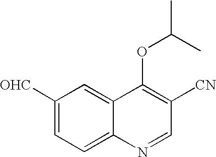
C1([OHC])=CC=C2C(=C1)C(OC(C)C)=C([CN])C=N2
